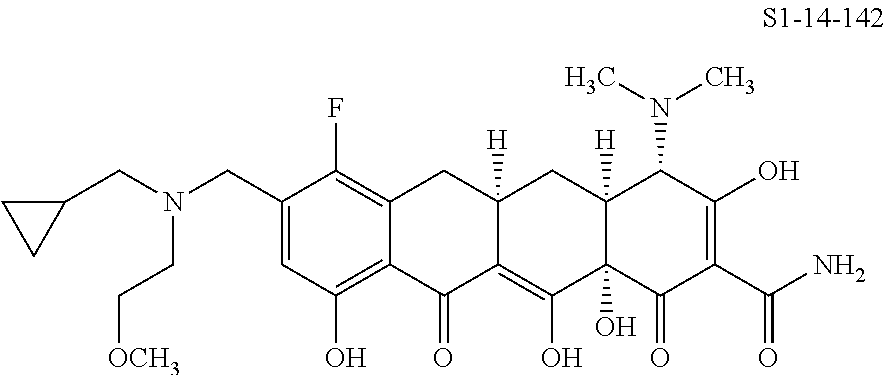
C1(CN(CC2CC2)CC[OCH3])=CC(O)=C2C(=C1F)CC1([H])C(=C(O)C3(O)C([H])(C1)C(N(C)C)C(O)=C(C(=O)N)C3=O)C2=O
